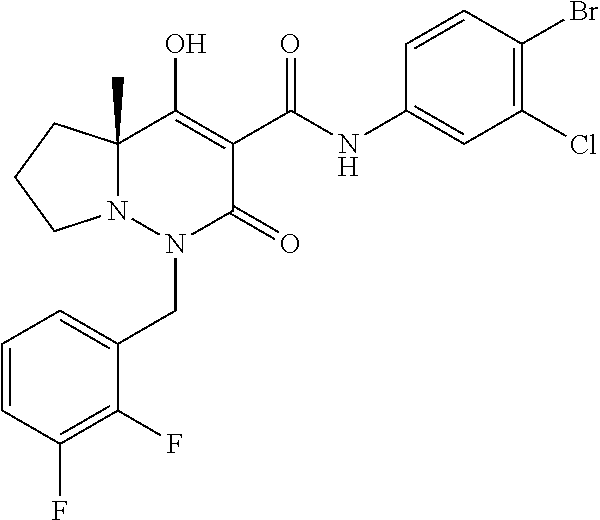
C1=CC(F)=C(F)C(CN2C(=O)C(C(=O)NC3=CC(Cl)=C(Br)C=C3)=C(O)C3(C)N2CCC3)=C1
